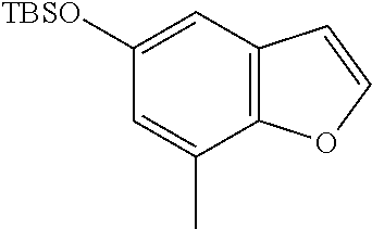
C1([TBSO])=CC2=C(C(C)=C1)OC=C2
